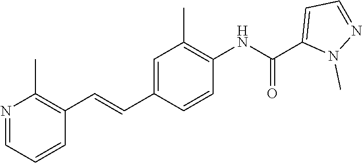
N1=CC=CC(C=CC2=CC(C)=C(NC(C3=CC=NN3C)=O)C=C2)=C1C
